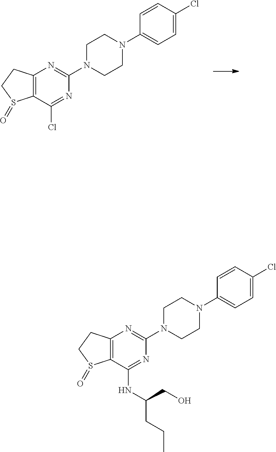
C12=C(C(Cl)=NC(N3CCN(C4=CC=C(Cl)C=C4)CC3)=N1)S(=O)CC2.C12=C(C(NC(CCC)CO)=NC(N3CCN(C4=CC=C(Cl)C=C4)CC3)=N1)S(=O)CC2
